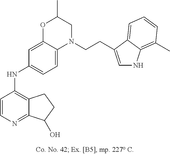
C1=CN=C2C(=C1NC1=CC=C3C(=C1)OC(C)CN3CCC1=CNC3=C(C)C=CC=C31)CCC2O
